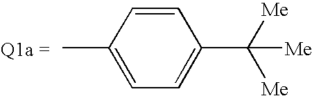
CC1=CC=C(C([Me])([Me])[Me])C=C1
